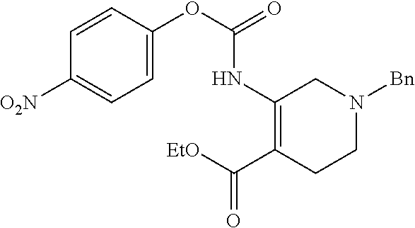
C1=CC(OC(=O)NC2=C(C([EtO])=O)CCN([Bn])C2)=CC=C1[O2N]
